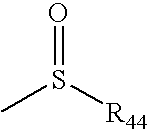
O=S([R44])C
